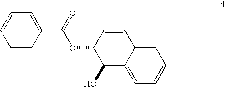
C1=C2C(=CC=C1)C(O)C(OC(C1=CC=CC=C1)=O)C=C2
